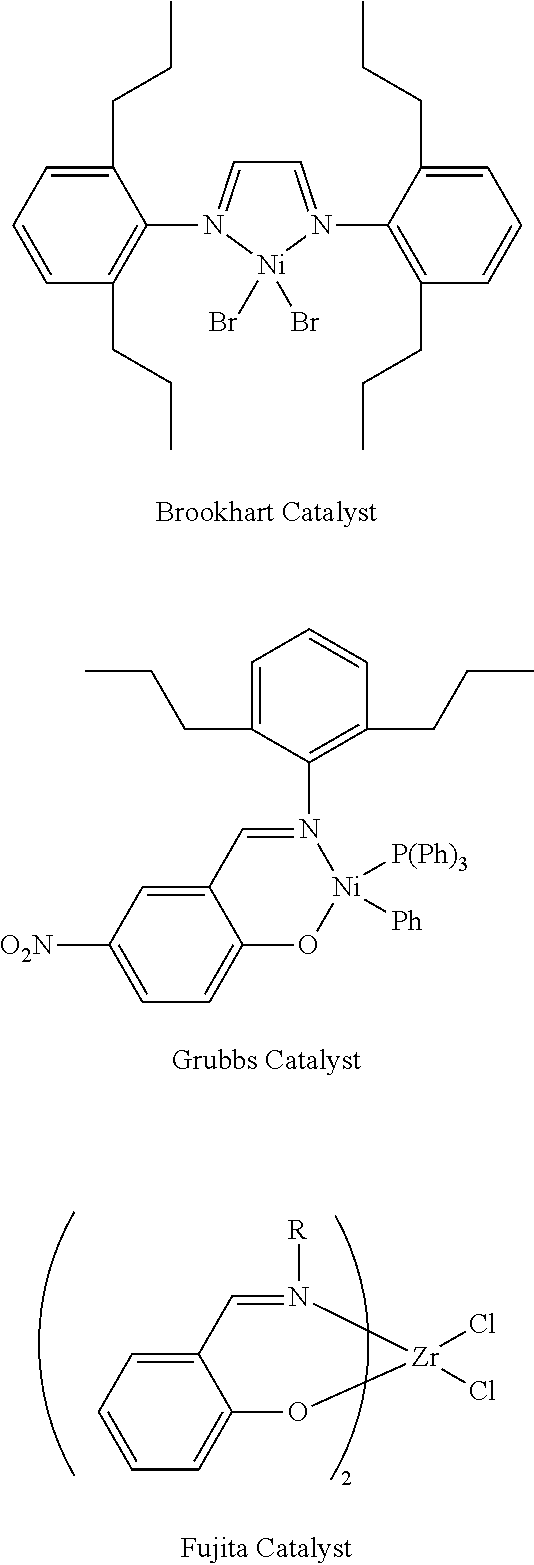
CCCC1=CC=CC(CCC)=C1N1=CC=N(C2=C(CCC)C=CC=C2CCC)[Ni]1(Br)Br.C1=C(CCC)C(N2=CC3=CC([O2N])=CC=C3O[Ni]2([P(Ph)3])[Ph])=C(CCC)C=C1.[R]N1=CC2=CC=CC=C2O[Zr]1(Cl)Cl
